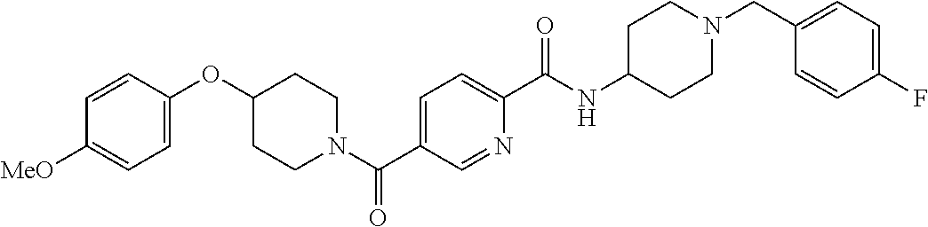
C1CN(C(C2=CC=C(C(NC3CCN(CC4=CC=C(F)C=C4)CC3)=O)N=C2)=O)CCC1OC1=CC=C([MeO])C=C1
